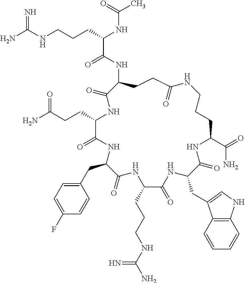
NC(NCCCC(NC(C)=O)C(=O)NC1CCC(=O)NCCCC(C(=O)N)NC(=O)C(CC2=CNC3=C2C=CC=C3)NC(=O)C(CCCNC(N)=N)NC(=O)C(CC2=CC=C(F)C=C2)NC(=O)C(CCC(=O)N)NC1=O)=N
